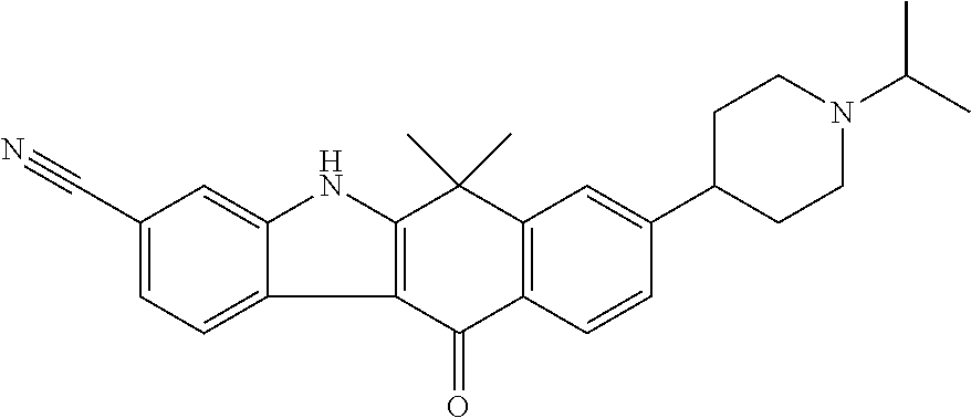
C12=C(C(=O)C3=C(C1(C)C)C=C(C1CCN(C(C)C)CC1)C=C3)C1=CC=C(C#N)C=C1N2
